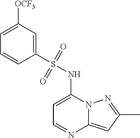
C1=C(NS(C2=CC([OCF3])=CC=C2)(=O)=O)N2C(=CC(C)=N2)N=C1
